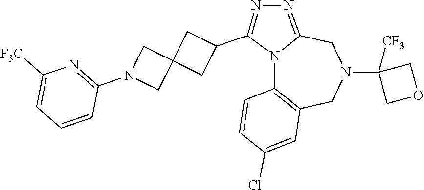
N12C3=C(CN(C4([CF3])COC4)CC1=NN=C2C1CC2(C1)CN(C1=NC([F3C])=CC=C1)C2)C=C(Cl)C=C3
